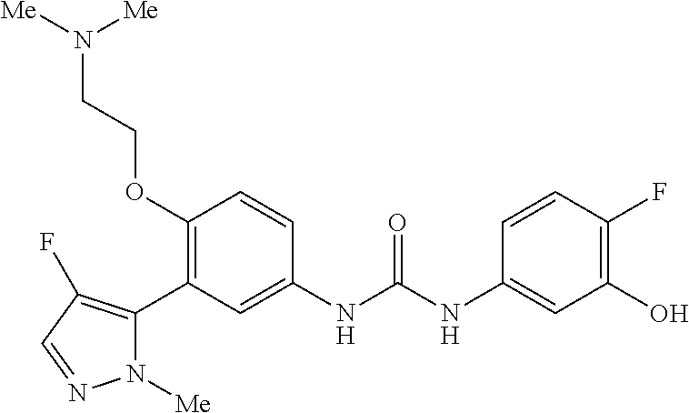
C1(OCCN([Me])[Me])=C(C2=C(F)C=NN2[Me])C=C(NC(NC2=CC(O)=C(F)C=C2)=O)C=C1
